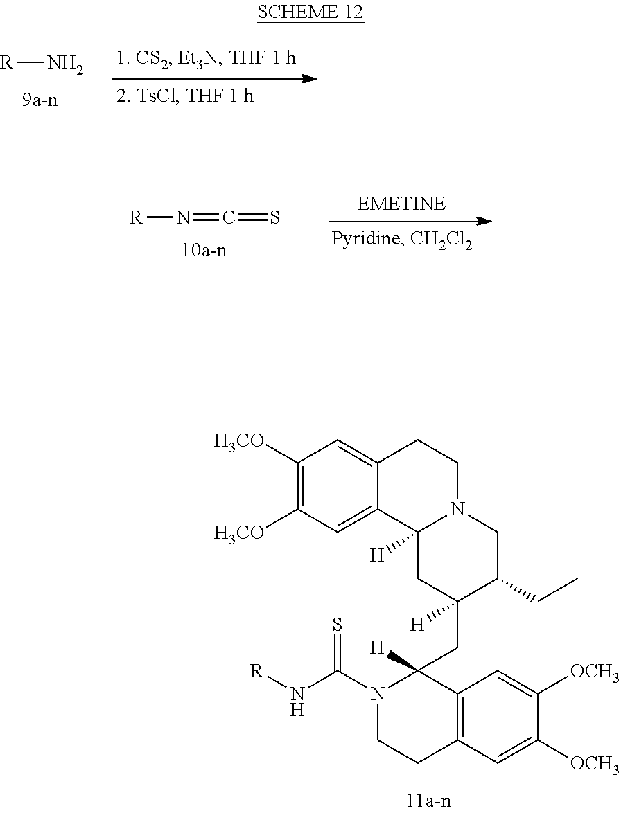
C1([H3CO])=C([H3CO])C=C2C(=C1)CCN1C2([H])CC(CC2([H])C3=C(CCN2C(N[R])=S)C=C([OCH3])C([OCH3])=C3)([H])C(CC)C1.[R]N.[R]N=C=S
